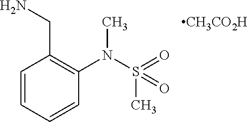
C1=CC=CC(N(S(=O)(C)=O)C)=C1CN.[CH3CO2H]
